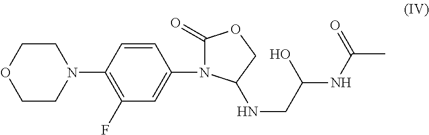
C1CN(C2=C(F)C=C(N3C(=O)OCC3NCC(NC(C)=O)O)C=C2)CCO1
